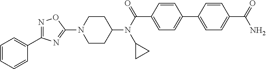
C1CC(N(C(C2=CC=C(C3=CC=C(C(N)=O)C=C3)C=C2)=O)C2CC2)CCN1C1=NC(C2=CC=CC=C2)=NO1
